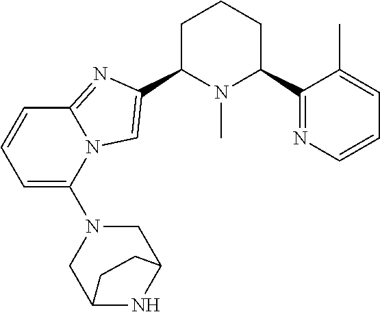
C1C(C2=CN3C(=N2)C=CC=C3N2CC3NC(C2)CC3)N(C)C(C2=NC=CC=C2C)CC1
